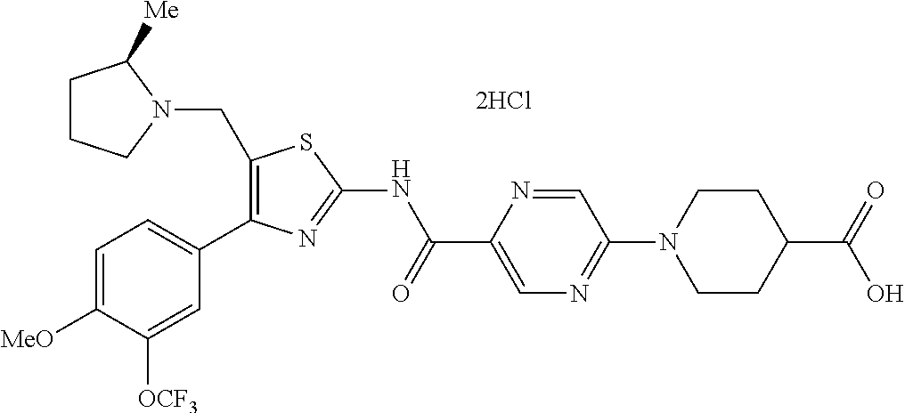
C1(CN2C([Me])CCC2)=C(C2=CC=C([MeO])C([OCF3])=C2)N=C(NC(C2=CN=C(N3CCC(C(=O)O)CC3)C=N2)=O)S1
